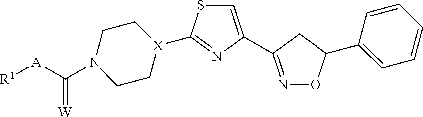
C1N(C([A][R1])=[W])CC[X](C2=NC(C3=NOC(C4=CC=CC=C4)C3)=CS2)C1
